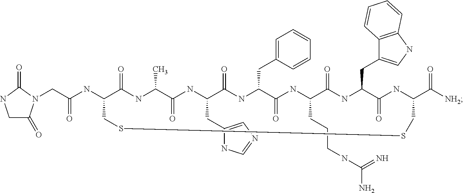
C(C(NC1C(=O)NC(C)C(=O)NC(CC2=CN=CN2)C(=O)NC(CC2=CC=CC=C2)C(=O)NC(CCCNC(N)=N)C(=O)NC(CC2=CNC3=C2C=CC=C3)C(=O)NC(C([NH2])=O)CSSC1)=O)N1C(=O)CNC1=O
